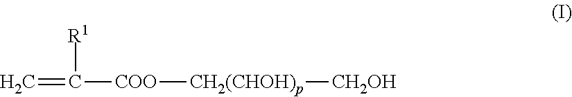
C=C([COO][CH2(CHOH)p][CH2OH])[R1]
